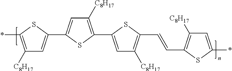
C1=C(C2=CC([C8H17])=C(C3=CC([C8H17])=C(C=CC4=C([C8H17])C=C(*)S4)S3)S2)SC(*)=C1[C8H17]
